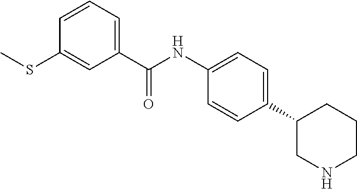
C1(C(NC2=CC=C(C3CNCCC3)C=C2)=O)=CC=CC(SC)=C1
